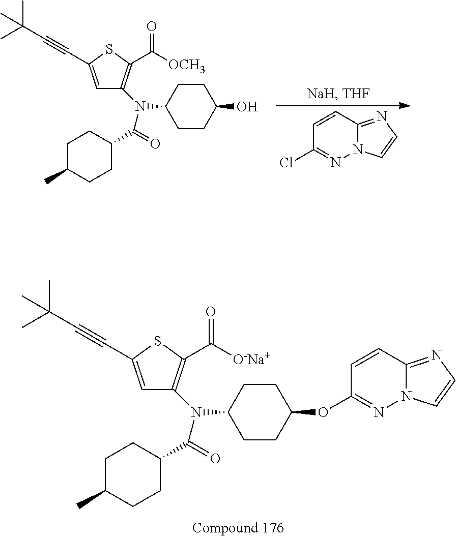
C1=C(C#CC(C)(C)C)SC(C(=O)[O-Na+])=C1N(C(=O)C1CCC(C)CC1)C1CCC(OC2=NN3C(=NC=C3)C=C2)CC1.C1=C(C#CC(C)(C)C)SC(C(=O)[OCH3])=C1N(C(=O)C1CCC(C)CC1)C1CCC(O)CC1.C1=CC2=NC=CN2N=C1Cl
